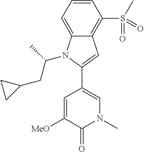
C1(C2=CN(C)C(=O)C([MeO])=C2)=CC2=C(S(C)(=O)=O)C=CC=C2N1C(CC1CC1)C
